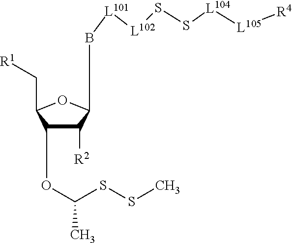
C1(OC(SSC)C)C([R2])C(B[L101][L102]SS[L104][L105][R4])OC1C[R1]
